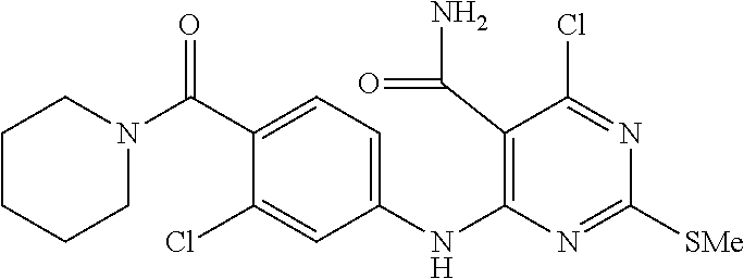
C1(C(N2CCCCC2)=O)=CC=C(NC2=C(C(N)=O)C(Cl)=NC([SMe])=N2)C=C1Cl
